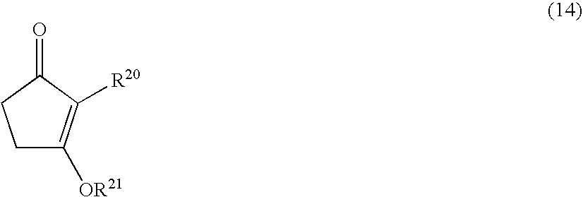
C1C([OR21])=C([R20])C(=O)C1
